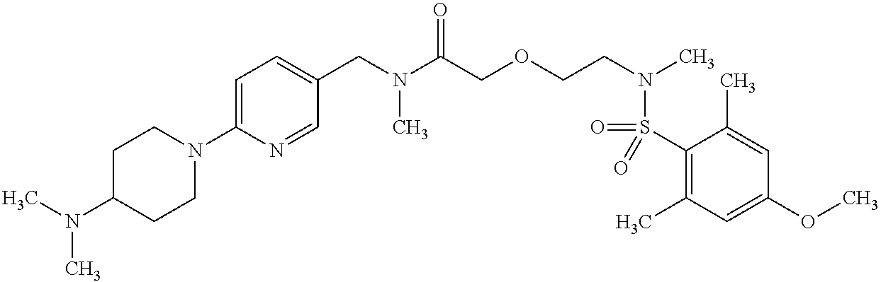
C1(S(=O)(N(CCOCC(N(CC2=CC=C(N3CCC(N(C)C)CC3)N=C2)C)=O)C)=O)=C(C)C=C(OC)C=C1C
